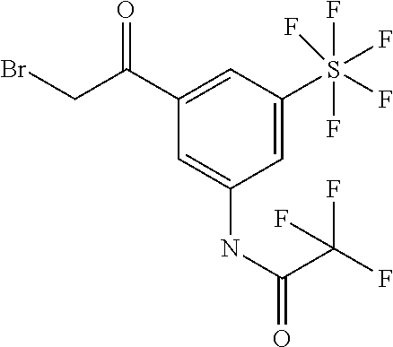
C1=C(S(F)(F)(F)(F)F)C=C(C(CBr)=O)C=C1NC(=O)C(F)(F)F
